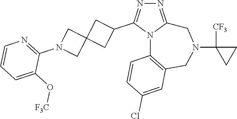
N1=C2N(C(C3CC4(C3)CN(C3=NC=CC=C3O[F3C])C4)=N1)C1=C(CN(C3([CF3])CC3)C2)C=C(Cl)C=C1
